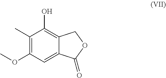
C1(C)=C(OC)C=C2C(=C1O)COC2=O
